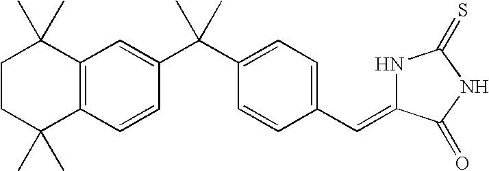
C1CC(C)(C)C2=C(C1(C)C)C=C(C(C1=CC=C(C=C3NC(=S)NC3=O)C=C1)(C)C)C=C2
